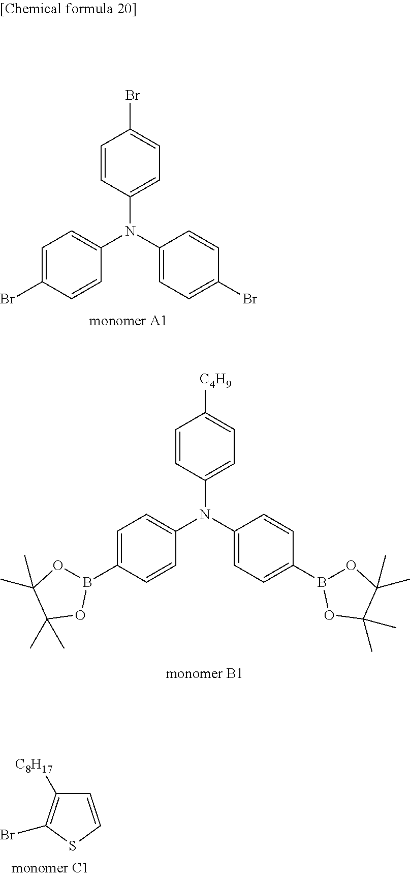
C1=CC(N(C2=CC=C(Br)C=C2)C2=CC=C(Br)C=C2)=CC=C1Br.C1=CC(N(C2=CC=C(B3OC(C)(C)C(C)(C)O3)C=C2)C2=CC=C(B3OC(C)(C)C(C)(C)O3)C=C2)=CC=C1[C4H9].C1=CSC(Br)=C1[C8H17]
